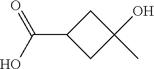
C1(C(O)=O)CC(O)(C)C1
